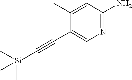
N1=C(N)C=C(C)C(C#C[Si](C)(C)C)=C1
